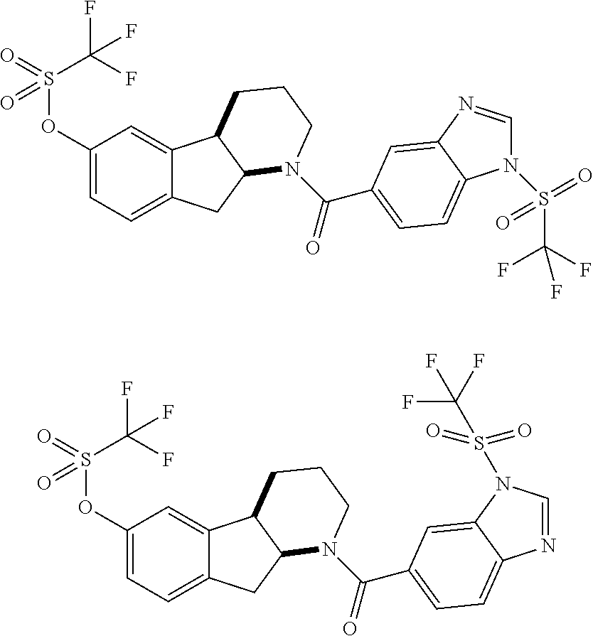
C1(OS(=O)(C(F)(F)F)=O)=CC=C2C(=C1)C1C(C2)N(C(=O)C2=CC=C3N(S(C(F)(F)F)(=O)=O)C=NC3=C2)CCC1.C1(OS(=O)(C(F)(F)F)=O)=CC=C2C(=C1)C1C(C2)N(C(=O)C2=CC=C3N=CN(S(C(F)(F)F)(=O)=O)C3=C2)CCC1
